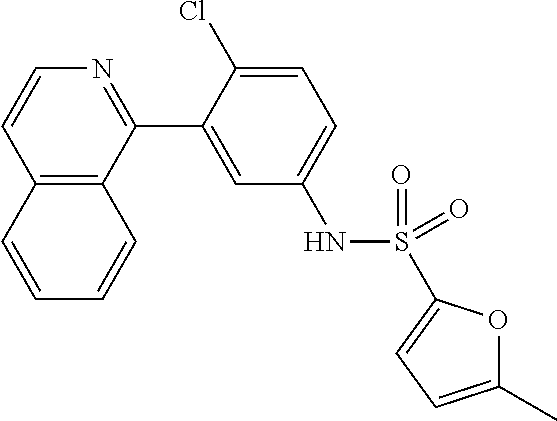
C12=C(C(C3=CC(NS(=O)(C4=CC=C(C)O4)=O)=CC=C3Cl)=NC=C1)C=CC=C2
